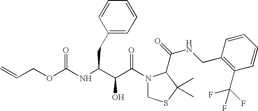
O(C(NC(C(C(=O)N1CSC(C)(C)C1C(NCC1=C(C(F)(F)F)C=CC=C1)=O)O)CC1=CC=CC=C1)=O)CC=C
